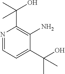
N1=CC=C(C(O)(C)C)C(N)=C1C(O)(C)C
